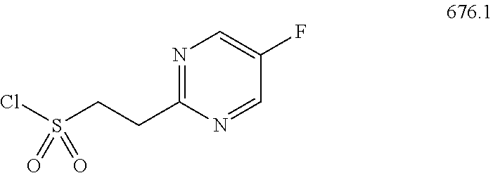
N1=C(CCS(Cl)(=O)=O)N=CC(F)=C1
